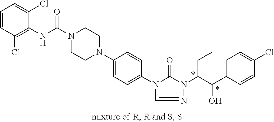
C1=CC(Cl)=C(NC(N2CCN(C3=CC=C(N4C(=O)N(C(C(C5=CC=C(Cl)C=C5)O)CC)N=C4)C=C3)CC2)=O)C(Cl)=C1
